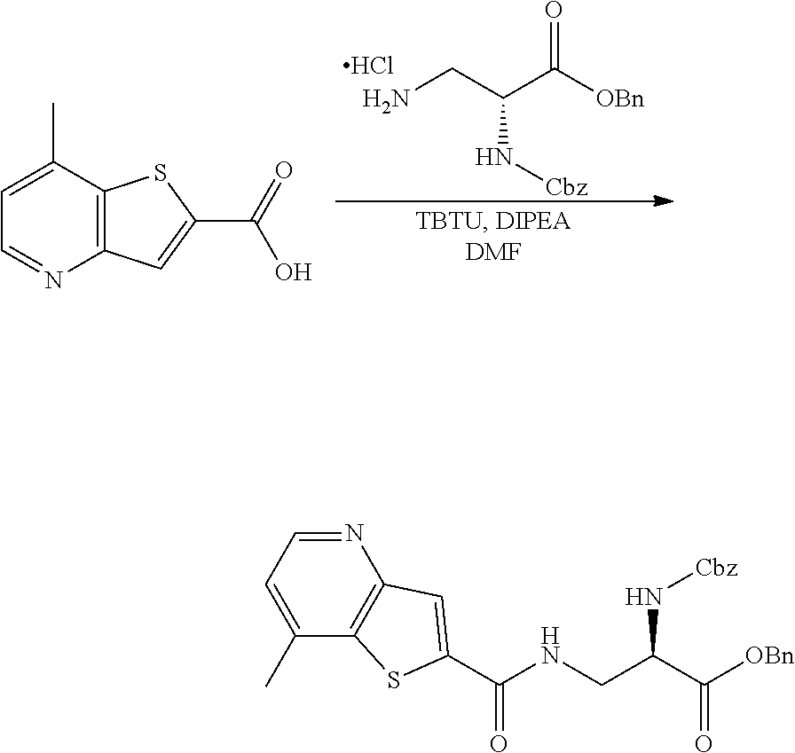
NCC(C(=O)[OBn])N[Cbz].Cl.C12=C(C(C)=CC=N1)SC(C(O)=O)=C2.N1=CC=C(C)C2=C1C=C(C(NCC(C(=O)[OBn])N[Cbz])=O)S2
